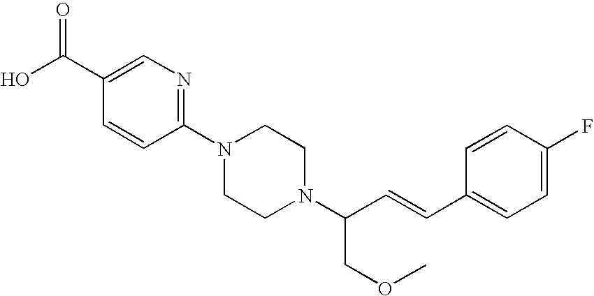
OC(C1=CN=C(N2CCN(C(C=CC3=CC=C(F)C=C3)COC)CC2)C=C1)=O
